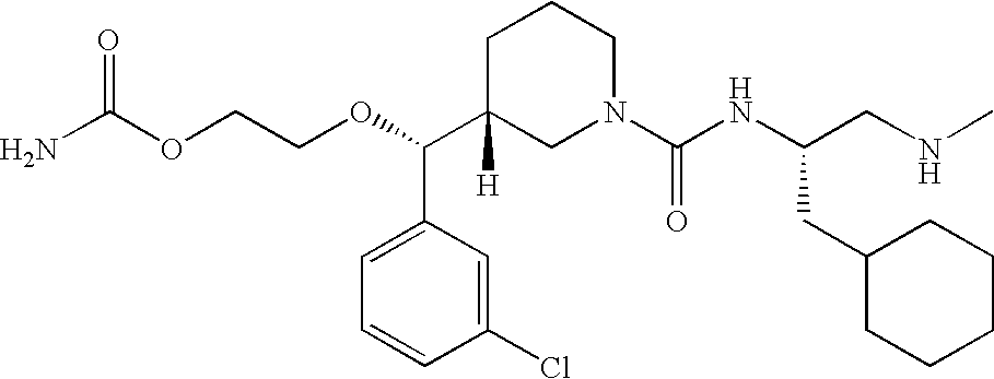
O(C(C1([H])CN(C(NC(CNC)CC2CCCCC2)=O)CCC1)C1=CC=CC(Cl)=C1)CCOC(N)=O
